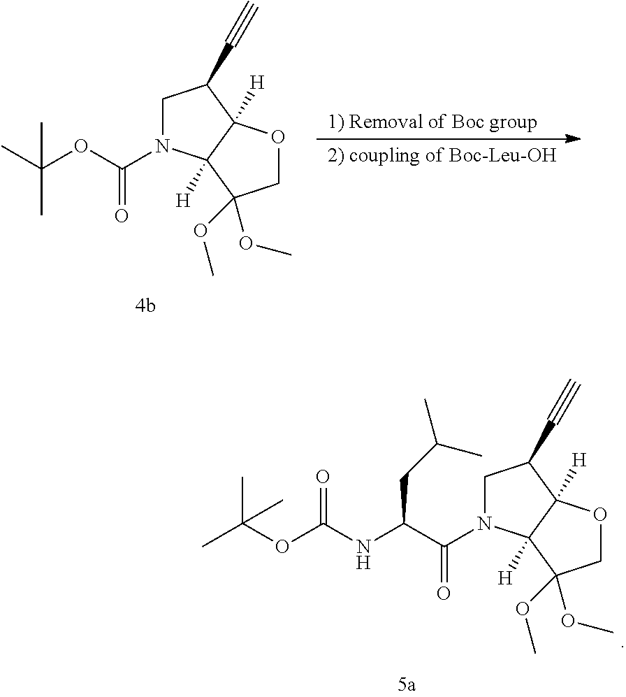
CC(OC(=O)N1CC(C#C)C2([H])C1([H])C(OC)(OC)CO2)(C)C.C(NC(C(=O)N1CC(C#C)C2([H])C1([H])C(OC)(OC)CO2)CC(C)C)(OC(C)(C)C)=O
